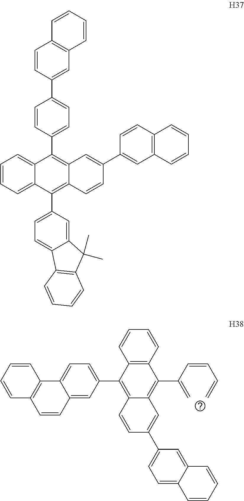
C1=CC=CC2=C1C=CC1=CC(C3=C4C(=C(C(=C)C=CC=C)C5=C3C=CC=C5)C=C(C3=CC=C5C(=C3)C=CC=C5)C=C4)=CC=C21.C12=CC=CC=C1C(C1=CC=C3C(=C1)C(C)(C)C1=C3C=CC=C1)=C1C(=C2C2=CC=C(C3=CC4=C(C=C3)C=CC=C4)C=C2)C=C(C2=CC3=C(C=C2)C=CC=C3)C=C1
